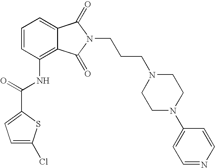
C1=C(Cl)SC(C(=O)NC2=C3C(=CC=C2)C(=O)N(CCCN2CCN(C4=CC=NC=C4)CC2)C3=O)=C1
